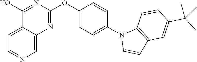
C12=CC=NC=C1N=C(OC1=CC=C(N3C=CC4=C3C=CC(C(C)(C)C)=C4)C=C1)N=C2O
